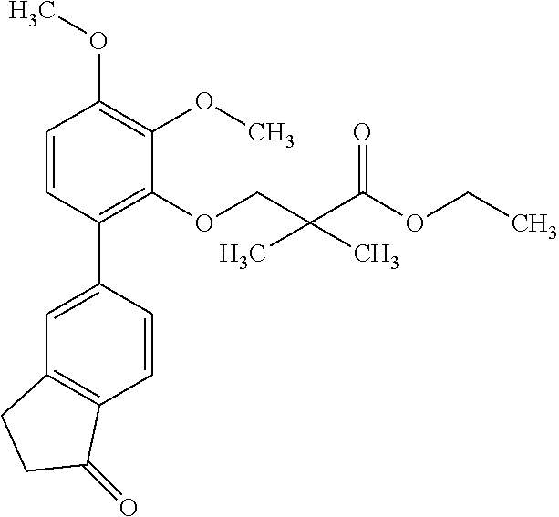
C1=CC(C2=CC3=C(C=C2)C(=O)CC3)=C(OCC(C(OCC)=O)(C)C)C(OC)=C1OC
